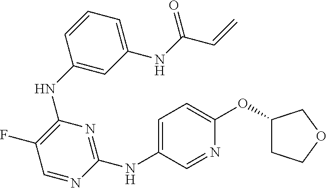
C1=C(NC2=NC(NC3=CC(NC(C=C)=O)=CC=C3)=C(F)C=N2)C=NC(OC2CCOC2)=C1
